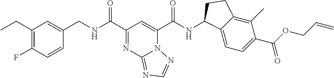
C(NC(C1=NC2=NC=NN2C(C(NC2C3=CC=C(C(OCC=C)=O)C(C)=C3CC2)=O)=C1)=O)C1=CC(CC)=C(F)C=C1
